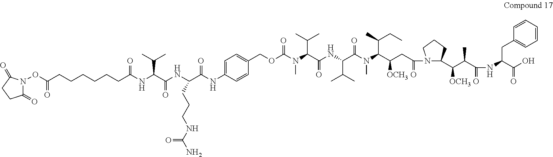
N(C(C(NC(C(N(C(C(CC(=O)N1C(C(C(C(NC(C(O)=O)CC2=CC=CC=C2)=O)C)[OCH3])CCC1)[OCH3])C(C)CC)C)=O)C(C)C)=O)C(C)C)(C)C(OCC1=CC=C(NC(C(NC(C(C(C)C)NC(CCCCCCC(ON2C(=O)CCC2=O)=O)=O)=O)CCCNC(N)=O)=O)C=C1)=O
